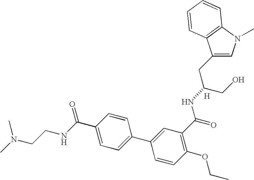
C1=C(CC(CO)NC(C2=C(OCC)C=CC(C3=CC=C(C(=O)NCCN(C)C)C=C3)=C2)=O)C2=C(N1C)C=CC=C2.[H]
